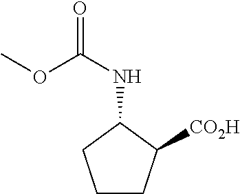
C1(NC(=O)OC)CCCC1[CO2H]
